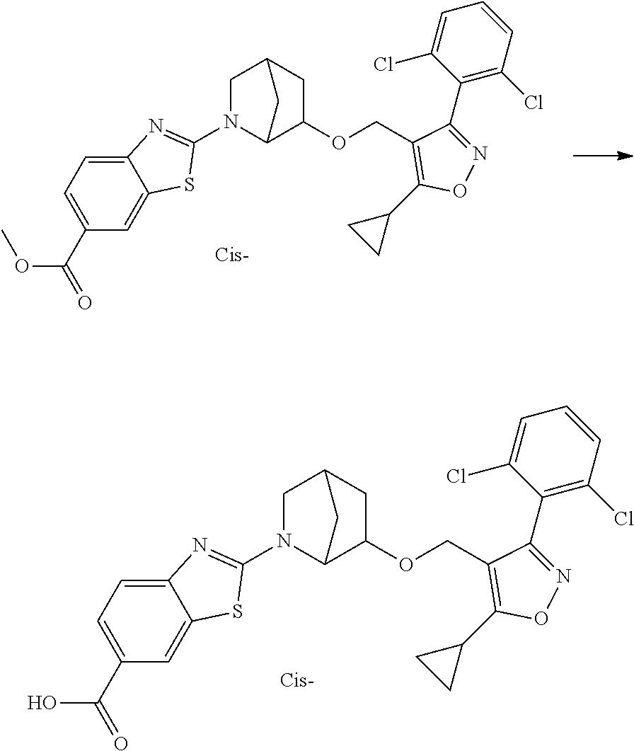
O(CC1=C(C2CC2)ON=C1C1=C(Cl)C=CC=C1Cl)C1CC2CN(C3=NC4=CC=C(C(=O)O)C=C4S3)C1C2.O(CC1=C(C2CC2)ON=C1C1=C(Cl)C=CC=C1Cl)C1CC2CN(C3=NC4=CC=C(C(=O)OC)C=C4S3)C1C2
